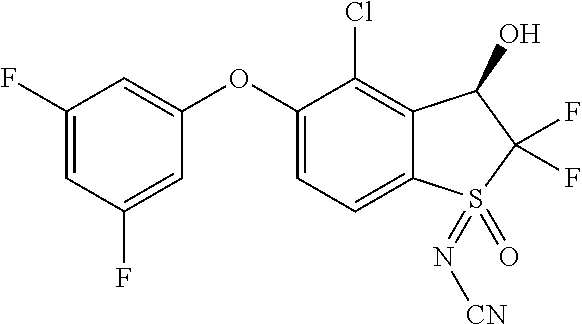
C1(F)=CC(F)=CC(OC2=CC=C3C(=C2Cl)C(O)C(F)(F)S3(=N[CN])=O)=C1
